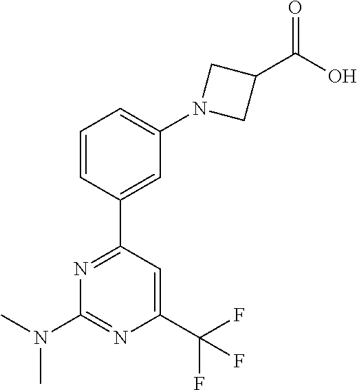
C1=CC(C2=NC(N(C)C)=NC(C(F)(F)F)=C2)=CC(N2CC(C(O)=O)C2)=C1
